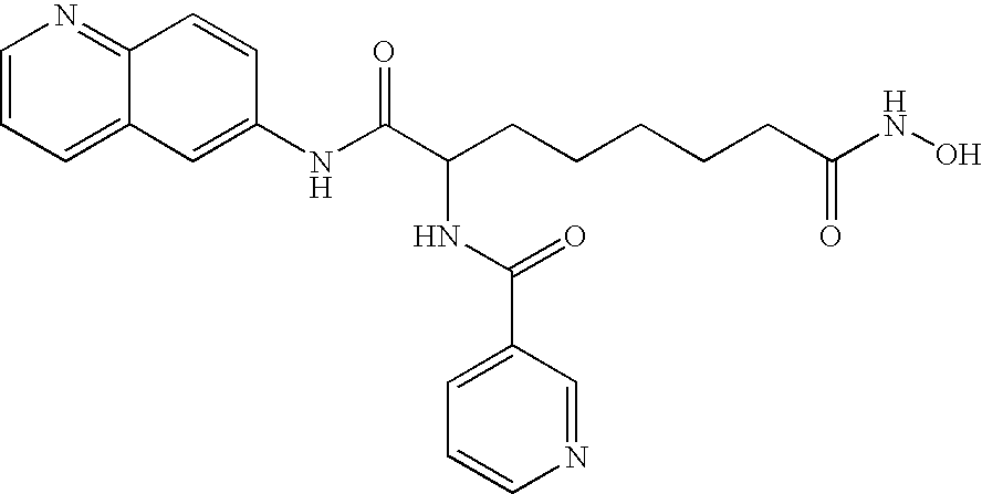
C1=CC=C2C(=N1)C=CC(NC(C(CCCCCC(NO)=O)NC(=O)C1=CC=CN=C1)=O)=C2
